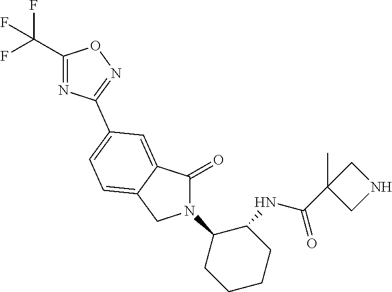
C1(=O)N(C2CCCCC2NC(=O)C2(C)CNC2)CC2=CC=C(C3=NOC(C(F)(F)F)=N3)C=C12
